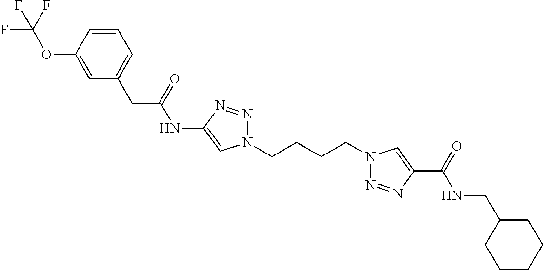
C1(NC(CC2=CC=CC(OC(F)(F)F)=C2)=O)=CN(CCCCN2N=NC(C(=O)NCC3CCCCC3)=C2)N=N1
